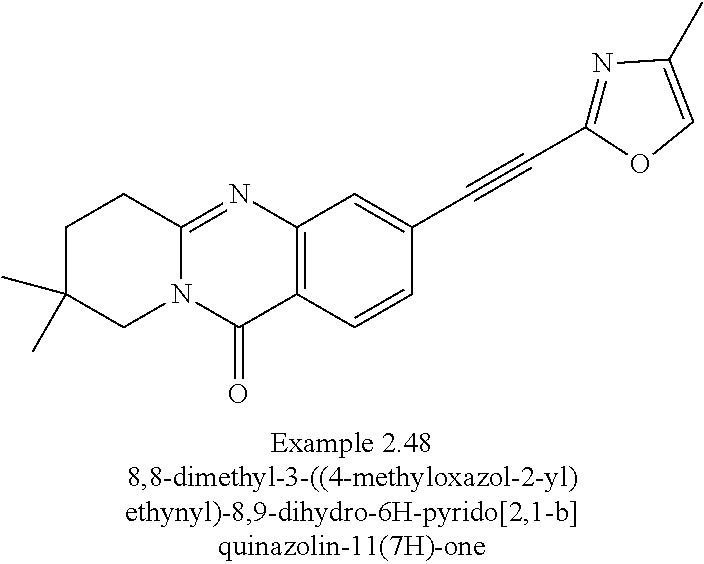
C1C(C)(C)CN2C(=NC3=C(C2=O)C=CC(C#CC2=NC(C)=CO2)=C3)C1
